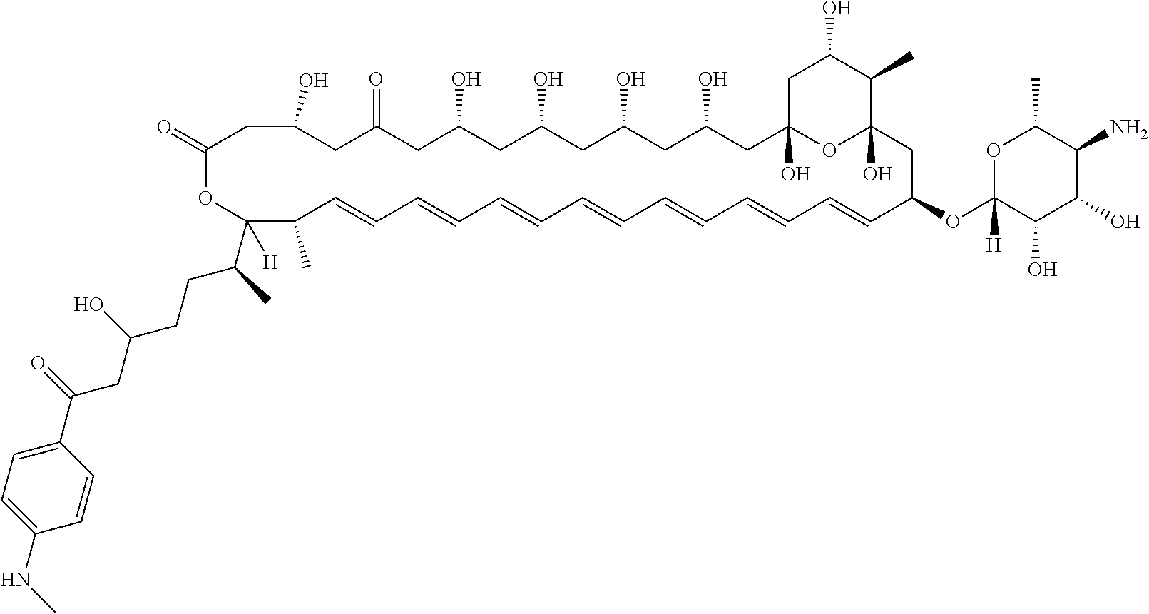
C1=CC(OC2([H])C(O)C(O)C(N)C(C)O2)CC2(O)C(C)C(O)CC(O)(CC(O)CC(O)CC(O)CC(O)CC(=O)CC(O)CC(=O)OC([H])(C(C)CCC(CC(=O)C3=CC=C(NC)C=C3)O)C(C)C=CC=CC=CC=CC=CC=C1)O2
